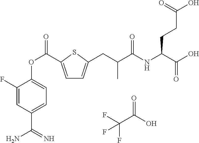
C1=C(C(OC2=CC=C(C(N)=N)C=C2F)=O)SC(CC(C(NC(C(O)=O)CCC(O)=O)=O)C)=C1.FC(C(O)=O)(F)F
